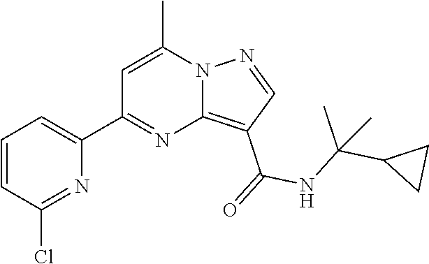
C12=C(C(=O)NC(C3CC3)(C)C)C=NN1C(C)=CC(C1=CC=CC(Cl)=N1)=N2
